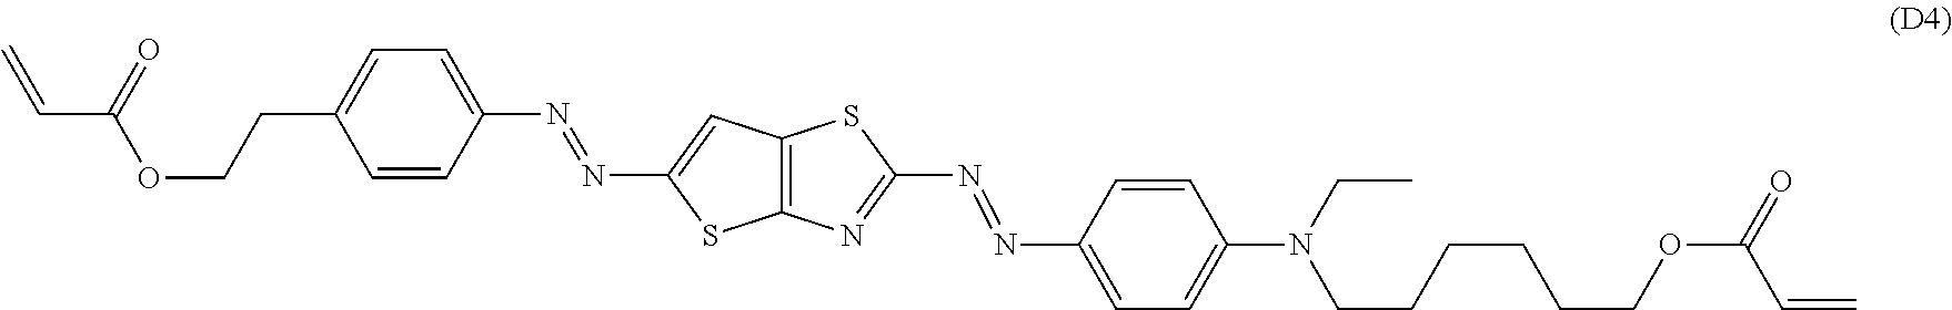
C1(CCOC(=O)C=C)=CC=C(N=NC2=CC3=C(S2)N=C(N=NC2=CC=C(N(CC)CCCCCCOC(=O)C=C)C=C2)S3)C=C1
